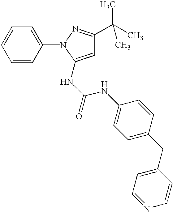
C1=CC(N2N=C(C(C)(C)C)C=C2NC(NC2=CC=C(CC3=CC=NC=C3)C=C2)=O)=CC=C1
